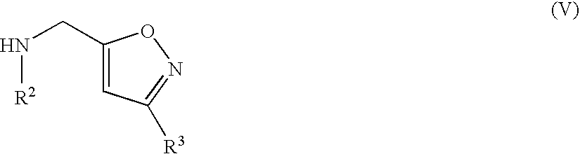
C1(CN[R2])=CC([R3])=NO1
